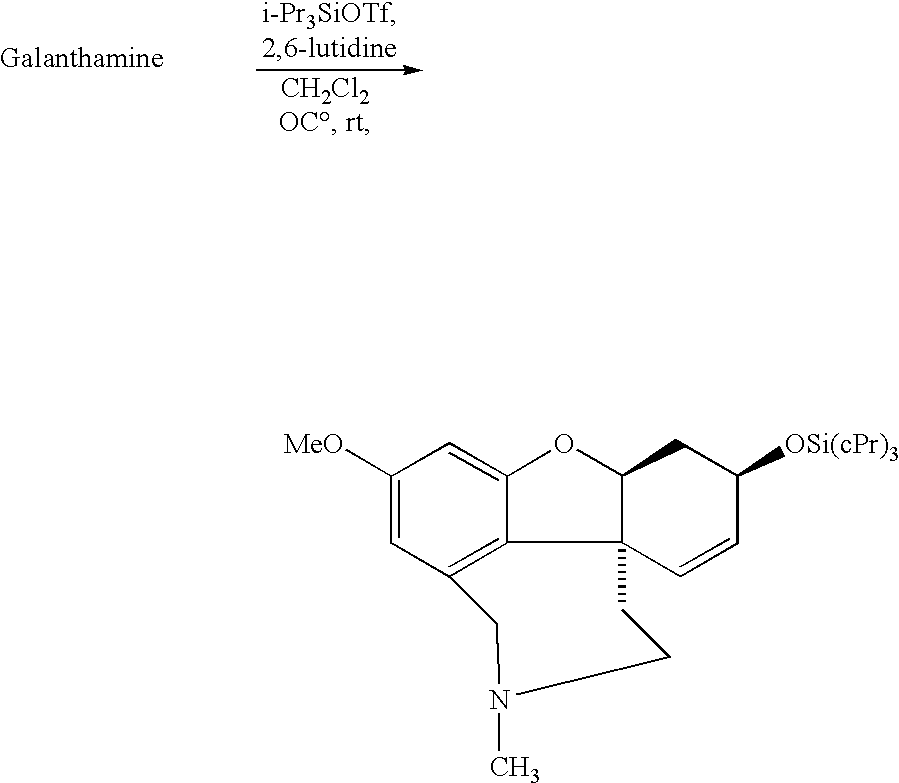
C1=C2C3=C(C=C1[MeO])CN(C)CCC31C(O2)CC([OSi(cPr)3])C=C1
